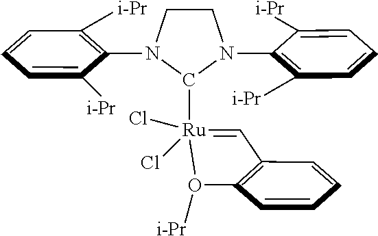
C1CN(C2=C([i-Pr])C=CC=C2[i-Pr])C([Ru]2(Cl)(Cl)=CC3=C(C=CC=C3)O2[i-Pr])N1C1=C([i-Pr])C=CC=C1[i-Pr]
